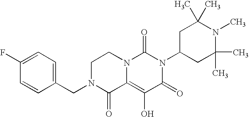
C1(F)=CC=C(CN2C(=O)C3=C(O)C(=O)N(C4CC(C)(C)N(C)C(C)(C)C4)C(=O)N3CC2)C=C1
